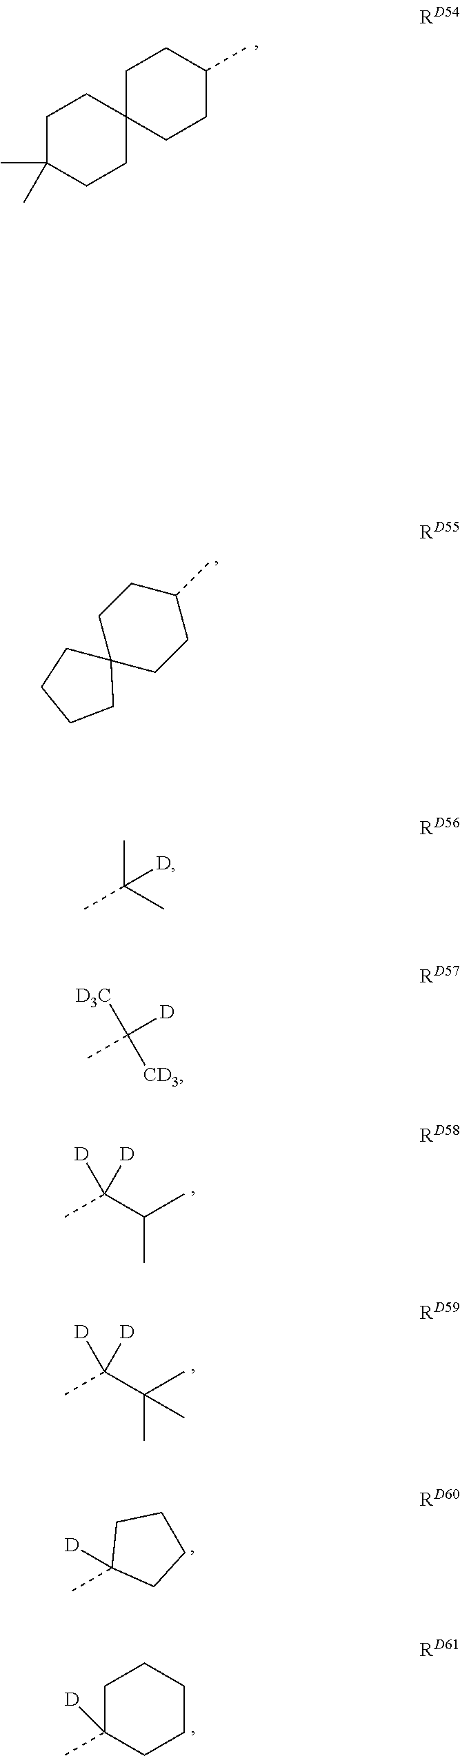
C12(CCC(C)CC1)CCCC2.CC(C(C)C)([D])[D].CC(C(C)(C)C)([D])[D].CC1([D])CCCC1.C1C(C)([D])CCCC1.C1(C)(C)CCC2(CC1)CCC(C)CC2.CC(C)(C)[D].CC([D])([D3C])[CD3]
